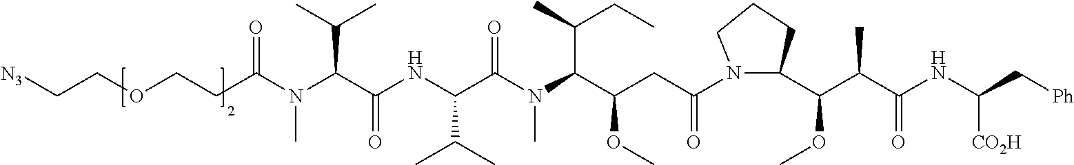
N1(C(CC(C(N(C(C(NC(C(N(C)C(CCOCC[N3])=O)C(C)C)=O)C(C)C)=O)C)C(C)CC)OC)=O)CCCC1C(OC)C(C(NC(C[Ph])[CO2H])=O)C
